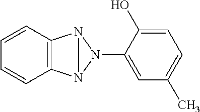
C12=C(C=CC=C1)N1N2N1C1=CC(C)=CC=C1O
